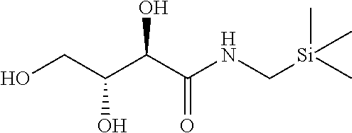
C(O)(C(NC[Si](C)(C)C)=O)C(CO)O
